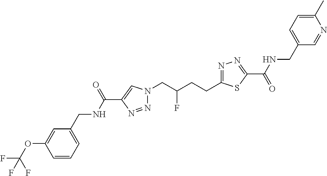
C1(C(NCC2=CC=CC(OC(F)(F)F)=C2)=O)=CN(CC(CCC2=NN=C(C(=O)NCC3=CC=C(C)N=C3)S2)F)N=N1
